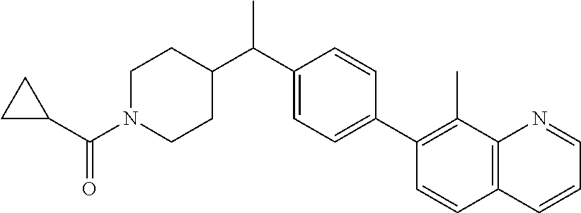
C1(C(N2CCC(C(C3=CC=C(C4=C(C)C5=C(C=C4)C=CC=N5)C=C3)C)CC2)=O)CC1
